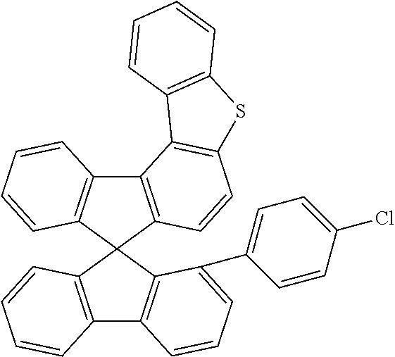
C12=C(C=CC=C1)C1(C3=C2C=CC=C3C2=CC=C(Cl)C=C2)C2=C(C3=C1C=CC1=C3C3=C(S1)C=CC=C3)C=CC=C2
